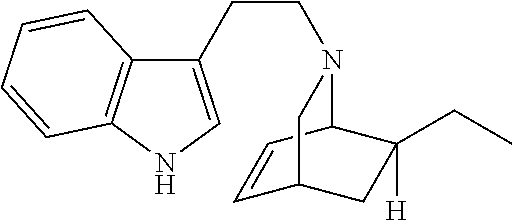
C1(CCN2C3C=CC(CC3(CC)[H])C2)=CNC2=C1C=CC=C2
